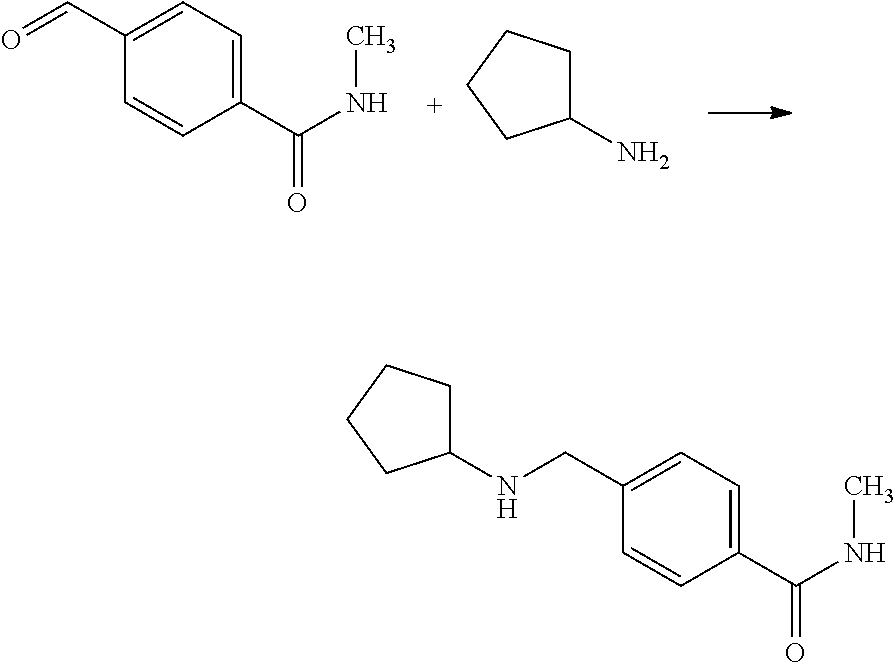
C1(C=O)=CC=C(C(NC)=O)C=C1.C1(N)CCCC1.C1(NCC2=CC=C(C(NC)=O)C=C2)CCCC1
